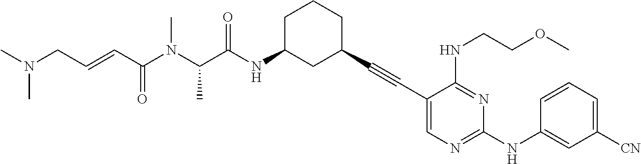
CN(CC=CC(N(C(C(NC1CC(C#CC2=CN=C(NC3=CC([CN])=CC=C3)N=C2NCCOC)CCC1)=O)C)C)=O)C
